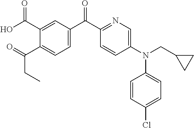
O=C(C1=CC=C(C(C2=NC=C(N(CC3CC3)C3=CC=C(Cl)C=C3)C=C2)=O)C=C1C(O)=O)CC
